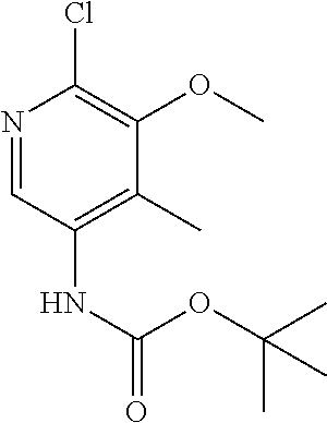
N1=CC(NC(=O)OC(C)(C)C)=C(C)C(OC)=C1Cl
